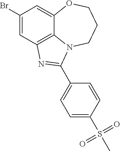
C1(Br)=CC2=C3C(=C1)OCCCN3C(C1=CC=C(S(=O)(=O)C)C=C1)=N2
